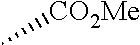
C[CO2Me]
